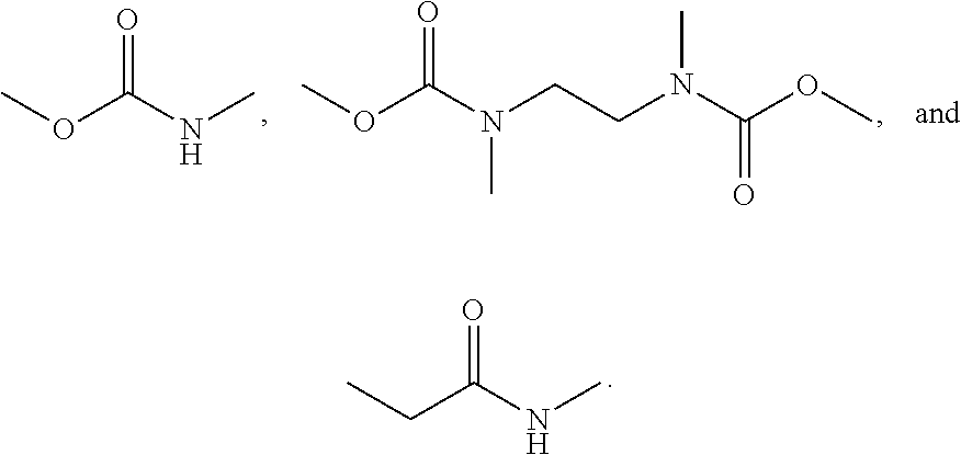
CCC(NC)=O.COC(NC)=O.COC(N(CCN(C(OC)=O)C)C)=O
